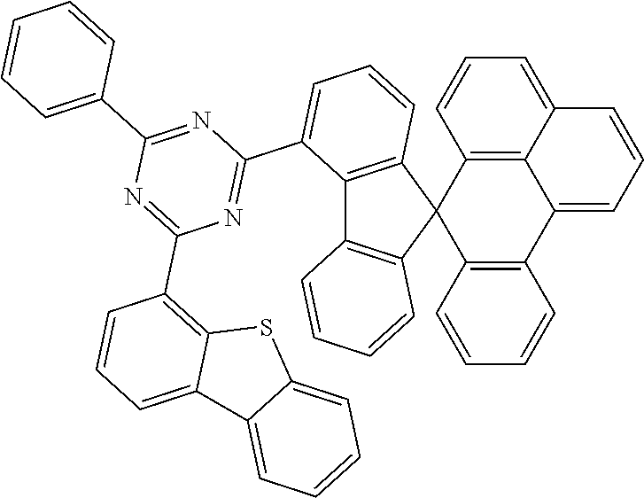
C12=C3C(=CC=C1)C=CC=C3C1=C(C23C2=C(C4=C3C=CC=C4)C(C3=NC(C4=C5C(=CC=C4)C4=CC=CC=C4S5)=NC(C4=CC=CC=C4)=N3)=CC=C2)C=CC=C1
